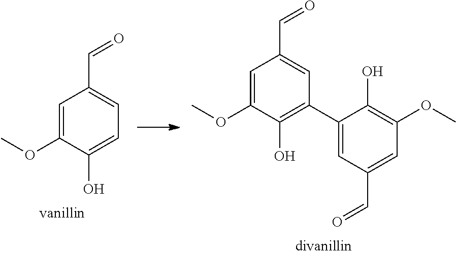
C1=C(OC)C(O)=CC=C1C=O.C1=C(OC)C(O)=C(C2=CC(C=O)=CC(OC)=C2O)C=C1C=O
